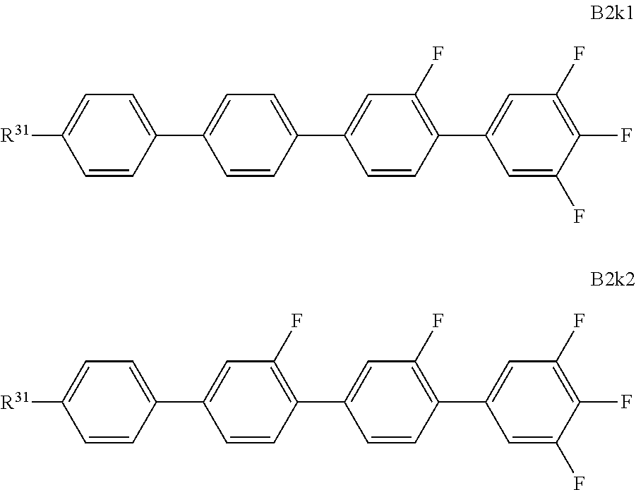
C1=C([R31])C=CC(C2=CC=C(C3=CC(F)=C(C4=CC(F)=C(F)C(F)=C4)C=C3)C=C2)=C1.C1=C([R31])C=CC(C2=CC(F)=C(C3=CC(F)=C(C4=CC(F)=C(F)C(F)=C4)C=C3)C=C2)=C1
